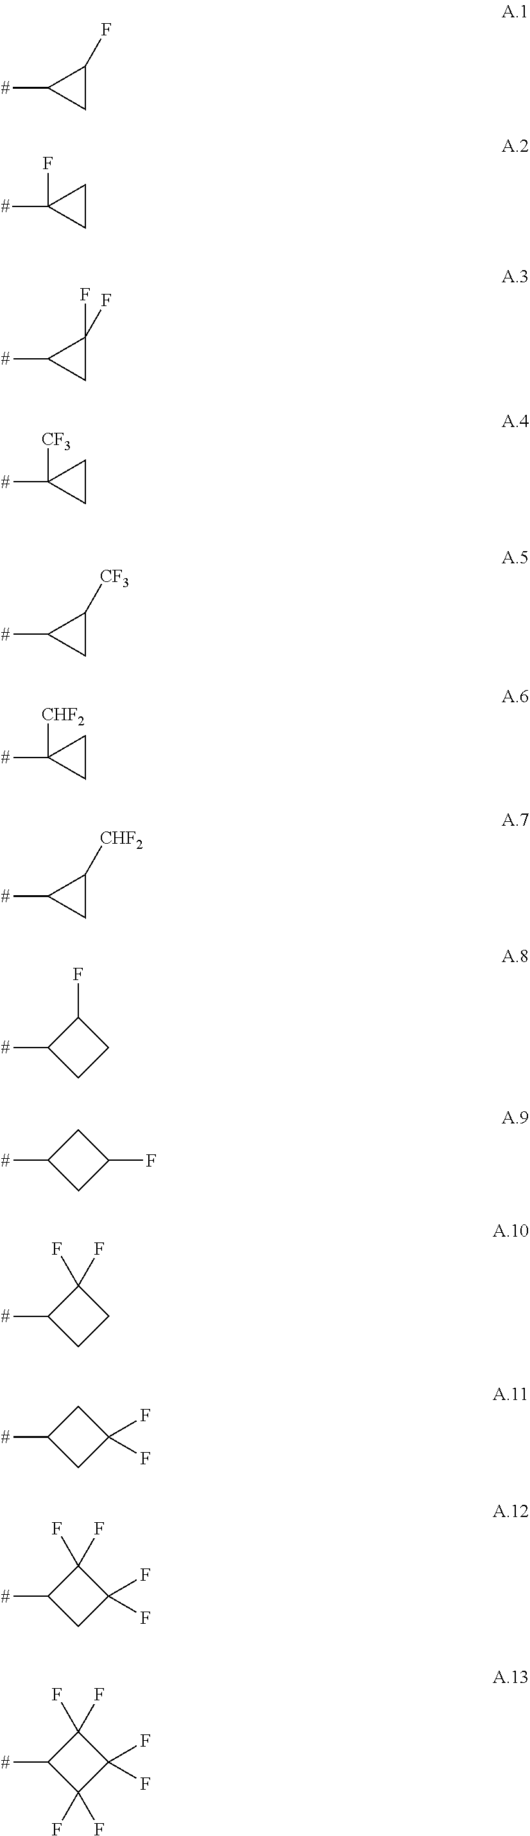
C1C(F)C1[#].C1CC1([#])F.C1C(F)(F)C1[#].C1CC1([#])[CF3].C1C([CF3])C1[#].C1CC1([#])[CHF2].C1C([CHF2])C1[#].C1([#])CCC1F.C1([#])CC(F)C1.C1([#])CCC1(F)F.C1([#])CC(F)(F)C1.C1([#])CC(F)(F)C1(F)F.C1([#])C(F)(F)C(F)(F)C1(F)F
